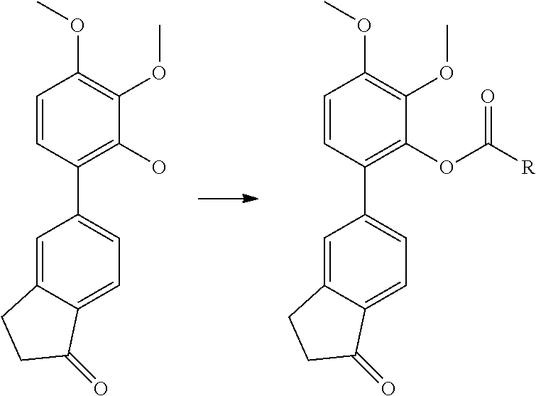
C12=CC(C3=C(OC([R])=O)C(OC)=C(OC)C=C3)=CC=C1C(=O)CC2.C12=CC(C3=C(O)C(OC)=C(OC)C=C3)=CC=C1C(=O)CC2
